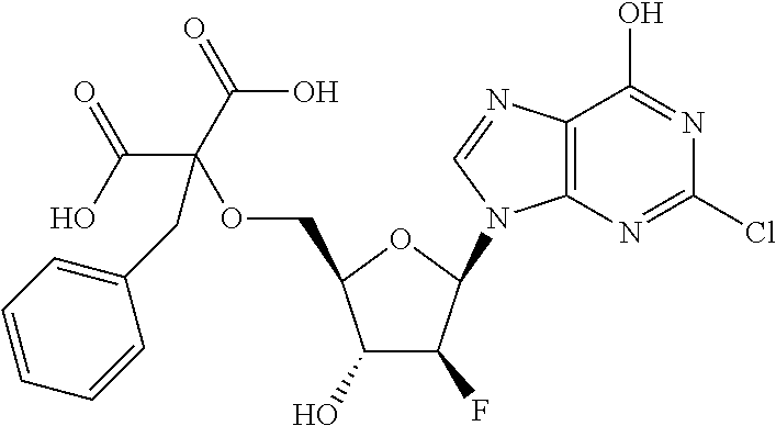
C12=C(N=CN1C1C(F)C(O)C(COC(C(O)=O)(C(=O)O)CC3=CC=CC=C3)O1)C(O)=NC(Cl)=N2
